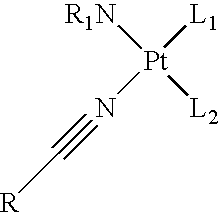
[R1N][Pt]([L1])(N#C[R])[L2]
